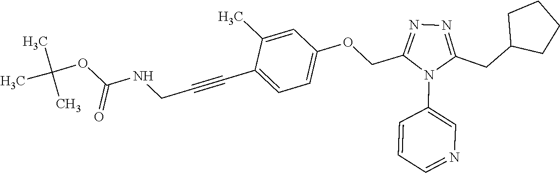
C1=C(C)C(C#CCNC(OC(C)(C)C)=O)=CC=C1OCC1=NN=C(CC2CCCC2)N1C1=CN=CC=C1
